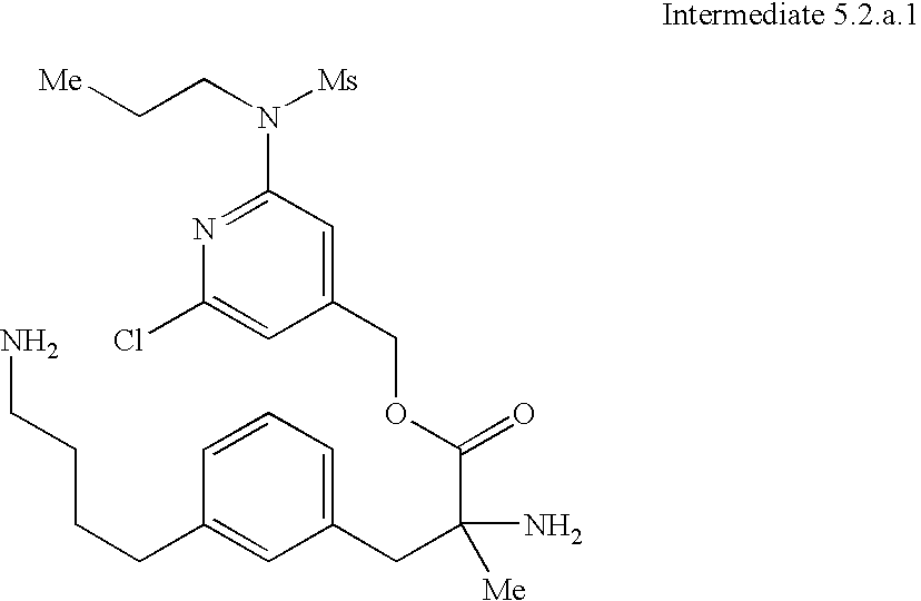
C1(COC(C(N)(CC2=CC=CC(CCCCN)=C2)[Me])=O)=CC(N(CC[Me])[Ms])=NC(Cl)=C1
